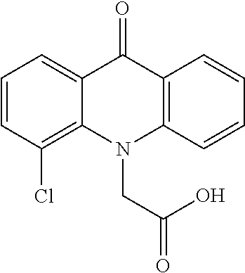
C12=C(Cl)C=CC=C1C(=O)C1=C(N2CC(=O)O)C=CC=C1
